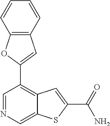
C1=NC=C2C(=C1C1=CC3=C(O1)C=CC=C3)C=C(C(N)=O)S2
